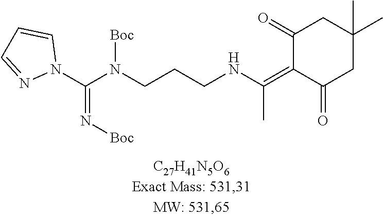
C(C)(=C1C(=O)CC(C)(C)CC1=O)NCCCN(C(N1C=CC=N1)=N[Boc])[Boc]
